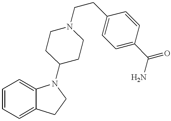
C1=CC=C2C(=C1)N(C1CCN(CCC3=CC=C(C(N)=O)C=C3)CC1)CC2
